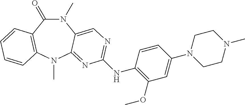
N1(C)C(=O)C2=C(N(C)C3=NC(NC4=C(OC)C=C(N5CCN(C)CC5)C=C4)=NC=C13)C=CC=C2
